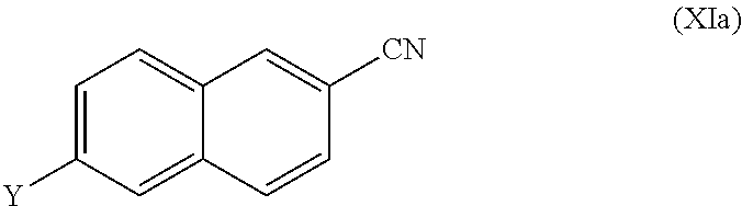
C1=C([Y])C=C2C(=C1)C=C([CN])C=C2
